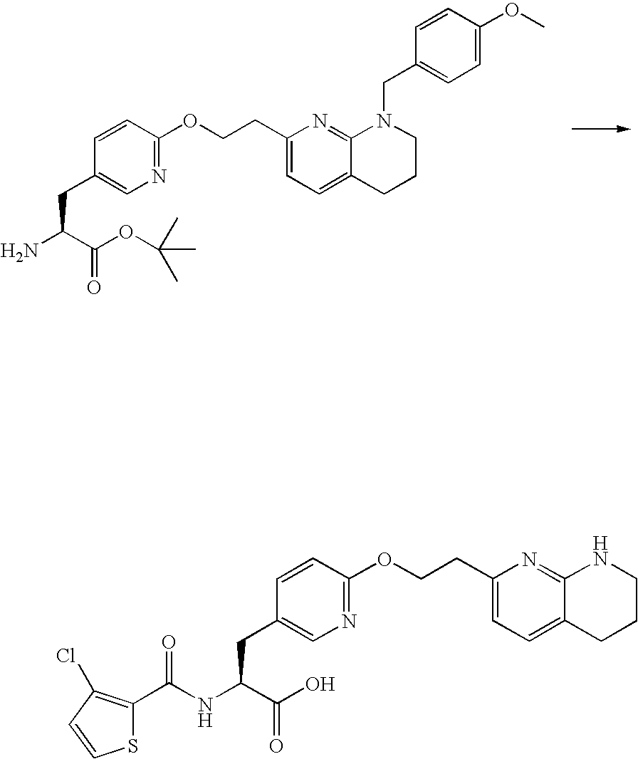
N1=C(OCCC2=CC=C3C(=N2)N(CC2=CC=C(OC)C=C2)CCC3)C=CC(CC(C(OC(C)(C)C)=O)N)=C1.N1=C(OCCC2=CC=C3C(=N2)NCCC3)C=CC(CC(C(O)=O)NC(=O)C2=C(Cl)C=CS2)=C1
